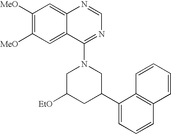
C1([MeO])=C([MeO])C=C2C(=C1)N=CN=C2N1CC([EtO])CC(C2=CC=CC3=C2C=CC=C3)C1
